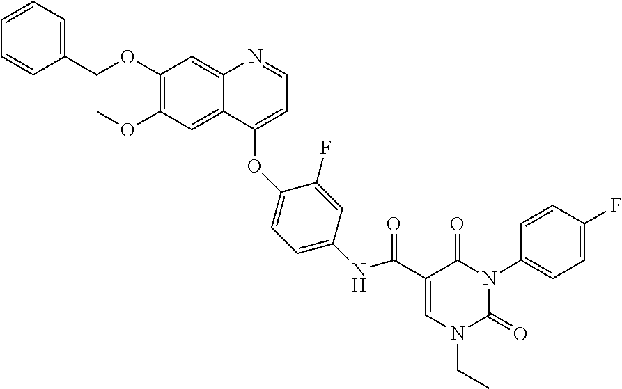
C1=C(C(NC2=CC=C(OC3=CC=NC4=CC(OCC5=CC=CC=C5)=C(OC)C=C43)C(F)=C2)=O)C(=O)N(C2=CC=C(F)C=C2)C(=O)N1CC
